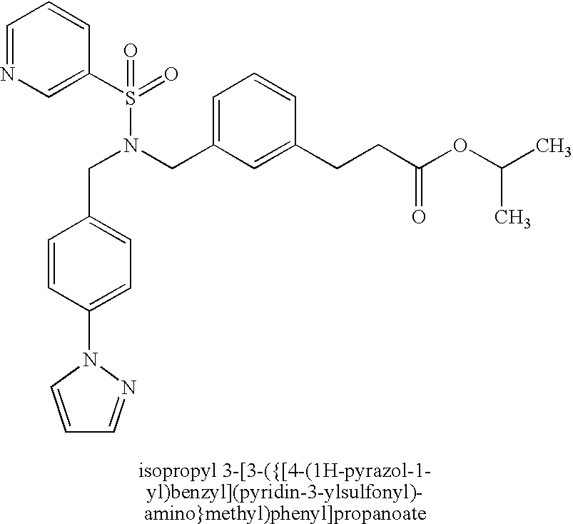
C1=NC=C(S(=O)(N(CC2=CC=CC(CCC(OC(C)C)=O)=C2)CC2=CC=C(N3C=CC=N3)C=C2)=O)C=C1
